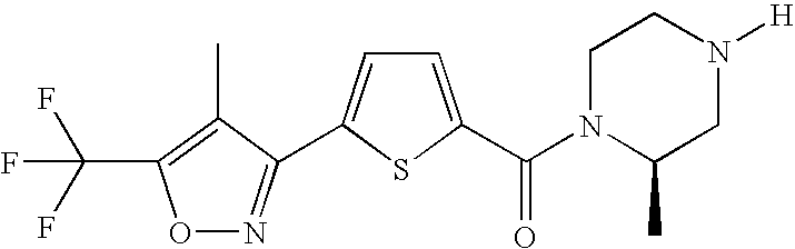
O1N=C(C2=CC=C(C(N3C(C)CN([H])CC3)=O)S2)C(C)=C1C(F)(F)F
